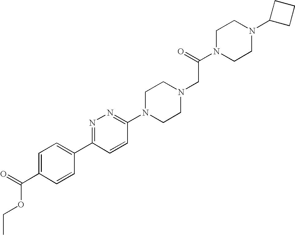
N1=C(C2=CC=C(C(=O)OCC)C=C2)C=CC(N2CCN(CC(N3CCN(C4CCC4)CC3)=O)CC2)=N1
